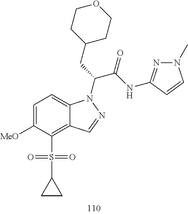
C1=C([MeO])C(S(C2CC2)(=O)=O)=C2C(=C1)N(C(C(=O)NC1=NN(C)C=C1)CC1CCOCC1)N=C2
